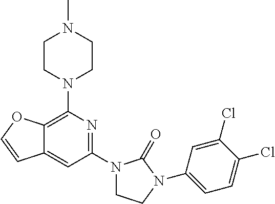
C12=C(N3CCN(C)CC3)N=C(N3CCN(C4=CC=C(Cl)C(Cl)=C4)C3=O)C=C1C=CO2
